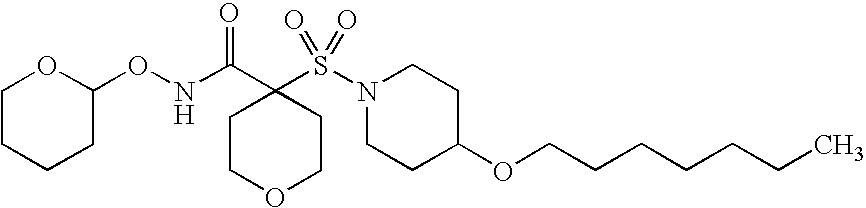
C1COCCC1(C(NOC1CCCCO1)=O)S(N1CCC(OCCCCCCC)CC1)(=O)=O
